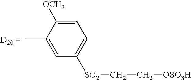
C1=C(C)C([OCH3])=CC=C1[SO2]CC[OSO3H]
